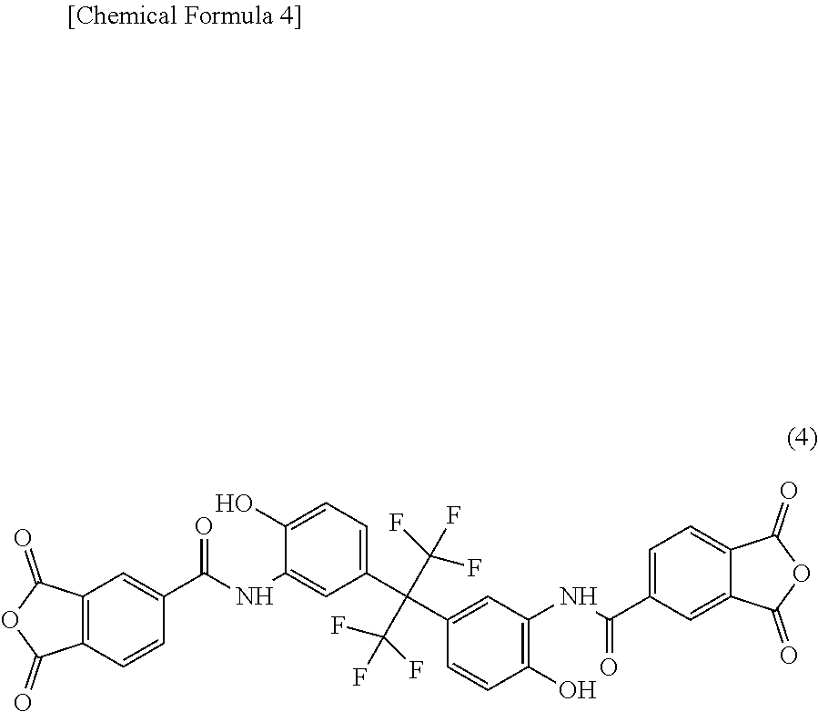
C12=C(C=CC(C(NC3=CC(C(C4=CC(NC(C5=CC=C6C(=C5)C(=O)OC6=O)=O)=C(O)C=C4)(C(F)(F)F)C(F)(F)F)=CC=C3O)=O)=C1)C(=O)OC2=O
